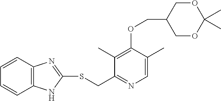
C12=C(C=CC=C1)N=C(SCC1=NC=C(C)C(OCC3COC(C)(C)OC3)=C1C)N2
